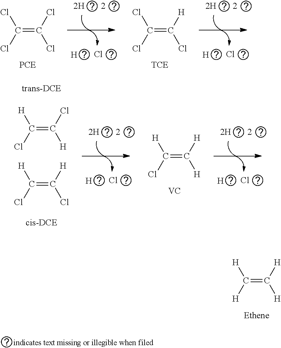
C(=C([H])[H])([H])[H].[Ethene].C(=C(Cl)Cl)(Cl)Cl.[H].Cl.C(=C([H])Cl)(Cl)Cl.[H].Cl.C(=C([H])Cl)(Cl)[H].C(=C(Cl)[H])(Cl)[H].[H].Cl.[H].Cl.C(=C([H])[H])(Cl)[H].[VC]
